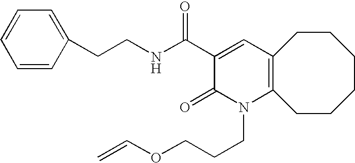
C(CNC(C1=CC2=C(N(CCCOC=C)C1=O)CCCCCC2)=O)C1=CC=CC=C1
